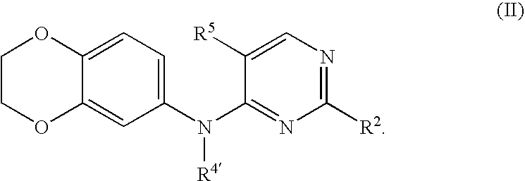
C1COC2=CC(N(C3=NC([R2])=NC=C3[R5])[R4])=CC=C2O1
